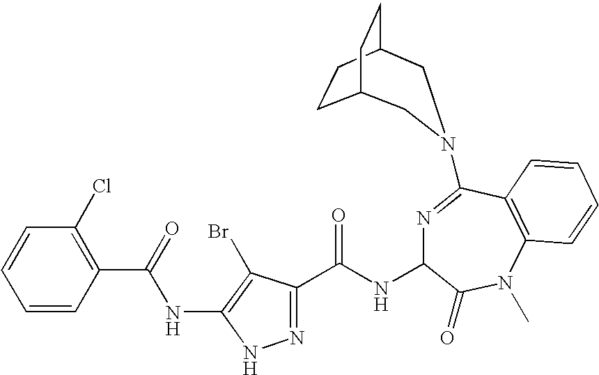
C1=CC(C(=O)NC2=C(Br)C(C(NC3N=C(N4CC5CCC(C4)CC5)C4=C(N(C)C3=O)C=CC=C4)=O)=NN2)=C(Cl)C=C1
